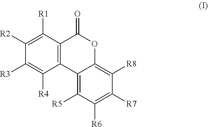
C12=C(C([R1])=C([R2])C([R3])=C1[R4])C(=O)OC1=C([R8])C([R7])=C([R6])C([R5])=C21
